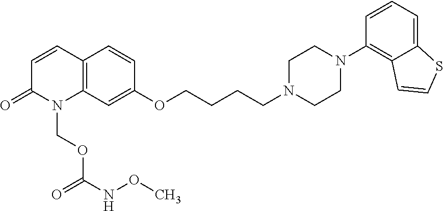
C12=C(C=C(OCCCCN3CCN(C4=C5C(=CC=C4)SC=C5)CC3)C=C1)N(COC(=O)NOC)C(=O)C=C2
